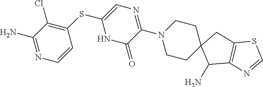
C1(N)=NC=CC(SC2=CN=C(N3CCC4(CC3)C(N)C3=C(C4)SC=N3)C(=O)N2)=C1Cl
